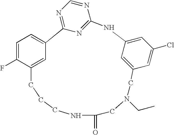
C12=CC=C(F)C(=C1)CCCNC(=O)CN(CC)CC1=CC(=CC(Cl)=C1)NC1=NC2=NC=N1
